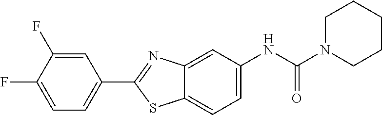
C12=CC(NC(N3CCCCC3)=O)=CC=C1SC(C1=CC=C(F)C(F)=C1)=N2
